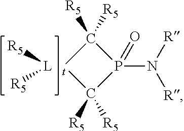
[L]([R5])[R5].P1(N([R])[R])(=O)C([R5])([R5])[t]C1([R5])[R5]
